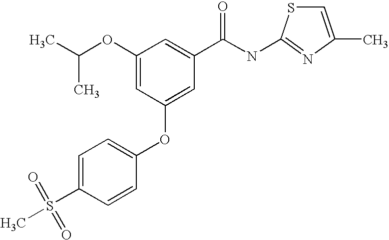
C1=C(S(C)(=O)=O)C=CC(OC2=CC(C(NC3=NC(C)=CS3)=O)=CC(OC(C)C)=C2)=C1
